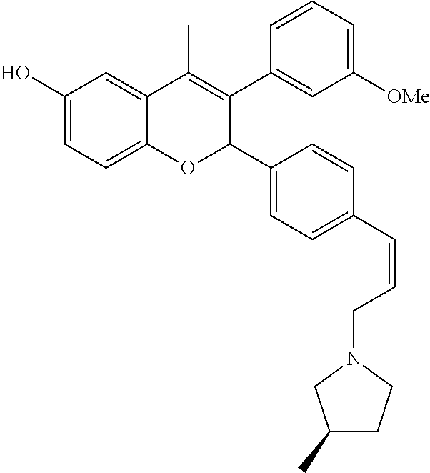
C1(O)=CC=C2C(=C1)C(C)=C(C1=CC([OMe])=CC=C1)C(C1=CC=C(C=CCN3CC(C)CC3)C=C1)O2
